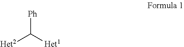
[Ph]C([Het2])[Het1]
